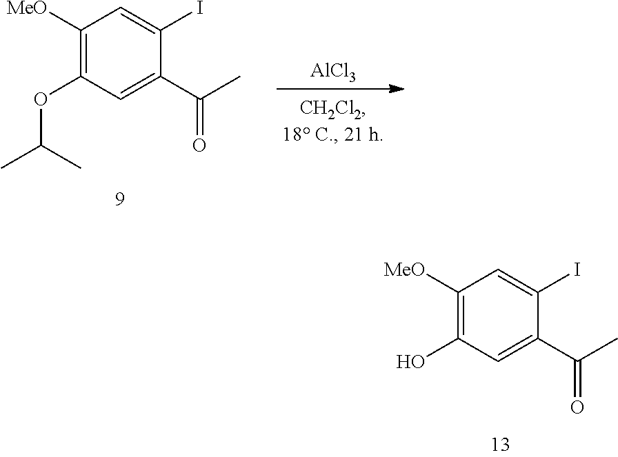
C1([MeO])=C(O)C=C(C(C)=O)C(I)=C1.C1([MeO])=C(OC(C)C)C=C(C(C)=O)C(I)=C1.[AlCl3]
